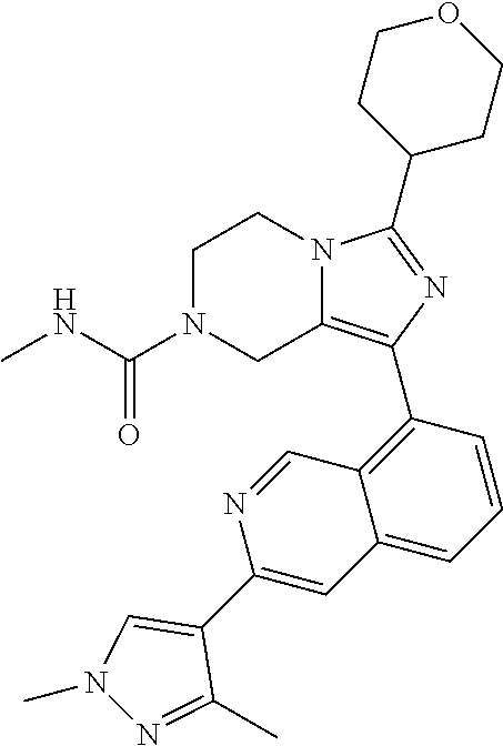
C1N(C(NC)=O)CC2=C(C3=C4C(=CC=C3)C=C(C3=CN(C)N=C3C)N=C4)N=C(C3CCOCC3)N2C1
